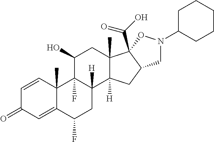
C1=CC2(C)C(=CC1=O)C(F)CC1([H])C2(F)C(O)CC2(C)C1([H])CC1C2(C(O)=O)ON(C2CCCCC2)C1
